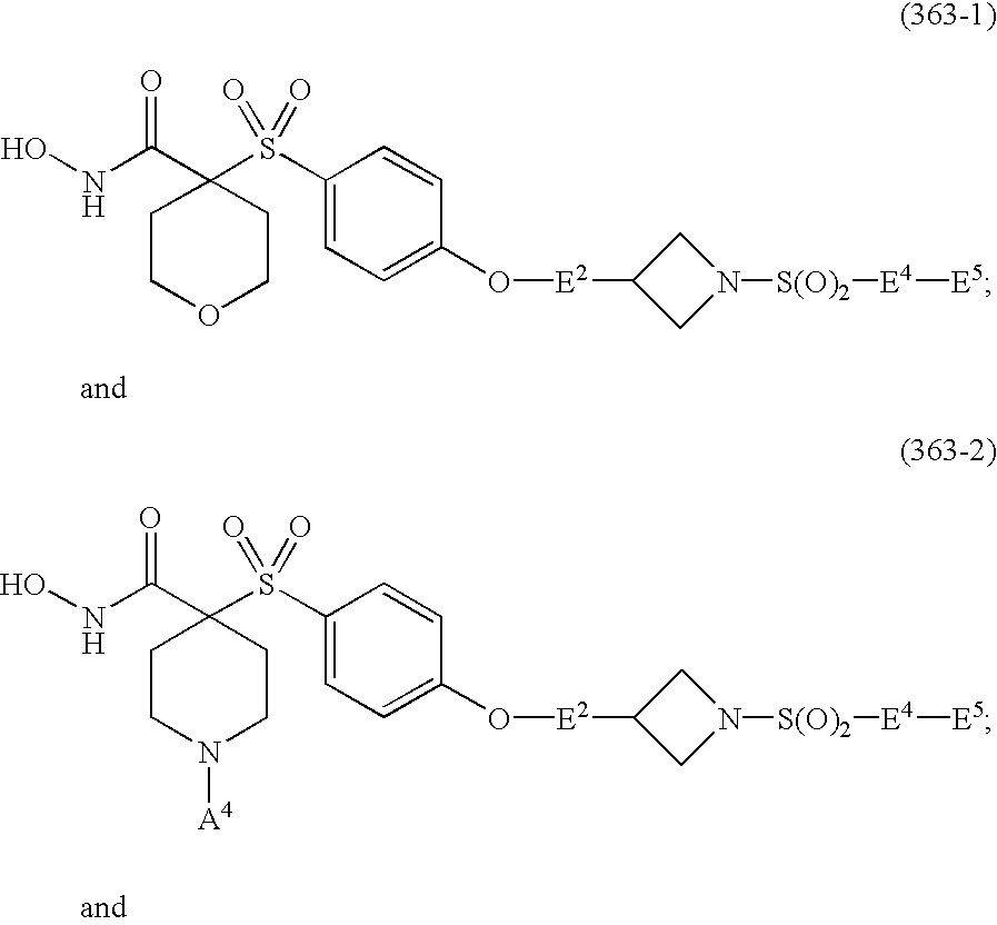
C1(S(C2(C(NO)=O)CCOCC2)(=O)=O)=CC=C(O[E2]C2CN([S(O)2][E4][E5])C2)C=C1.C1(S(C2(C(NO)=O)CCN([A4])CC2)(=O)=O)=CC=C(O[E2]C2CN([S(O)2][E4][E5])C2)C=C1
